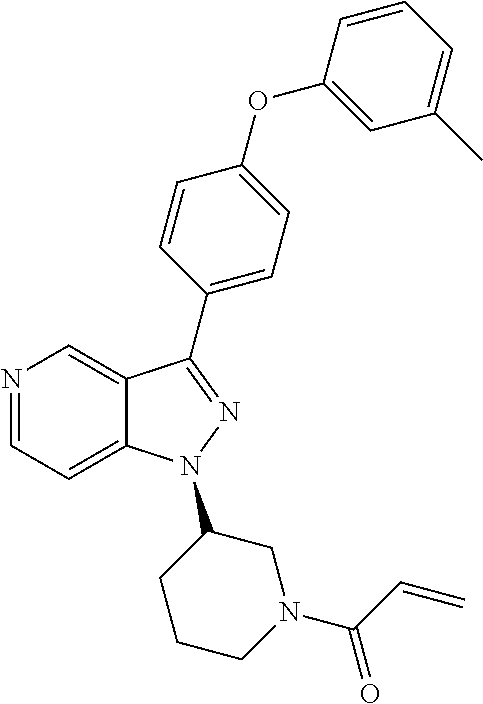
N1=CC=C2C(=C1)C(C1=CC=C(OC3=CC(C)=CC=C3)C=C1)=NN2C1CCCN(C(=O)C=C)C1
